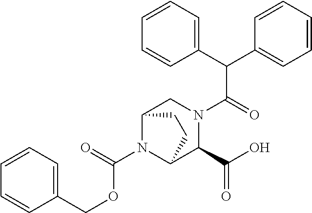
C(C(=O)N1CC2N(C(=O)OCC3=CC=CC=C3)C(C1C(O)=O)CC2)(C1=CC=CC=C1)C1=CC=CC=C1
